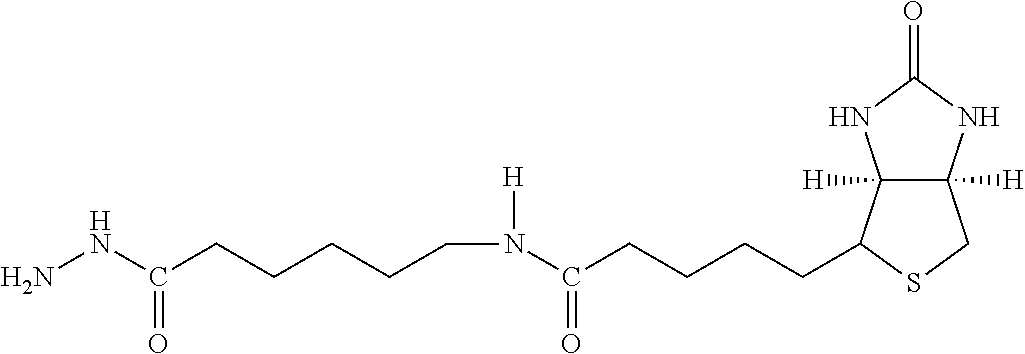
N(C(CCCCC1C2([H])C([H])(CS1)NC(=O)N2)=O)(CCCCCC(NN)=O)[H]
